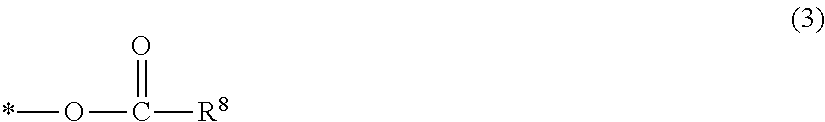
O(C(=O)[R8])*
